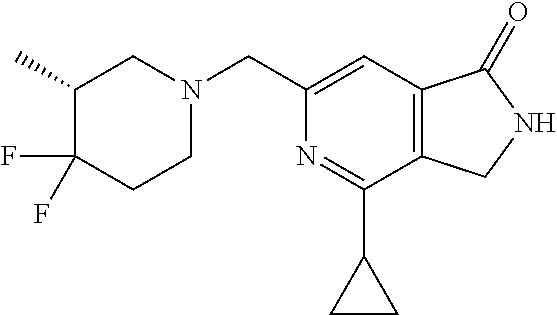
C1(CN2CC(C)C(F)(F)CC2)=CC2=C(C(C3CC3)=N1)CNC2=O
